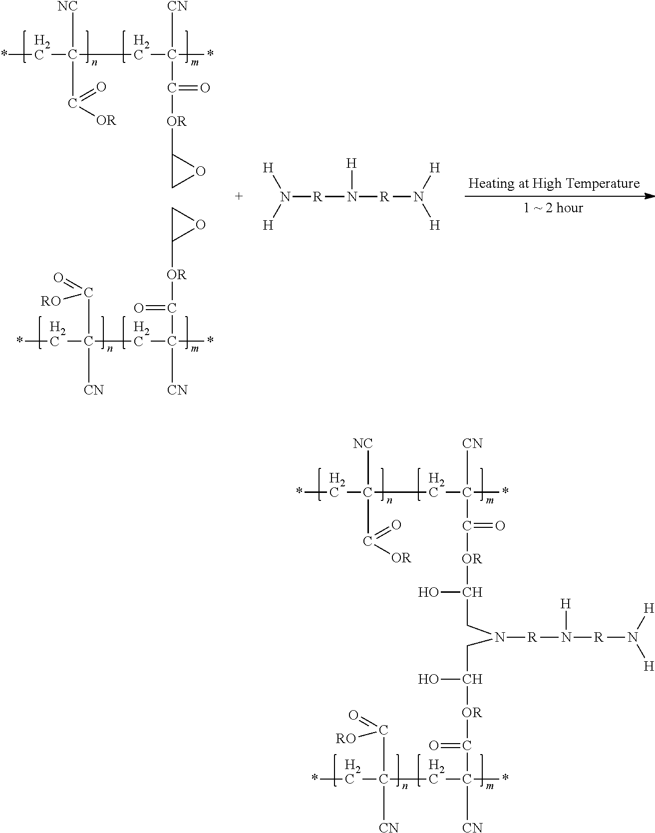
[NC]C(C(=O)[OR])(CC(*)([CN])C([OR]C1CO1)=O)C*.[CN]C(C(=O)[RO])(CC(*)([CN])C([OR]C1CO1)=O)C*.N([R]N([R]N([H])[H])[H])([H])[H].[NC]C(C(=O)[OR])(CC(*)([CN])C([OR]C(CN(CC([OR]C(C(CC([CN])(C(=O)[RO])C*)(*)[CN])=O)O)[R]N([R]N([H])[H])[H])O)=O)C*
